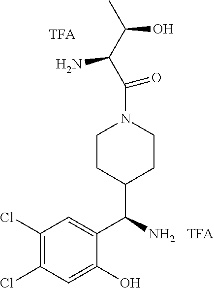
NC(C(N1CCC(C(C2=CC(Cl)=C(Cl)C=C2O)N)CC1)=O)C(C)O.[TFA]
